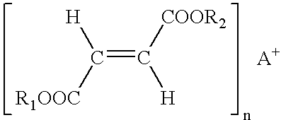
C(=C([COOR2])[H])([H])[R1OOC]
